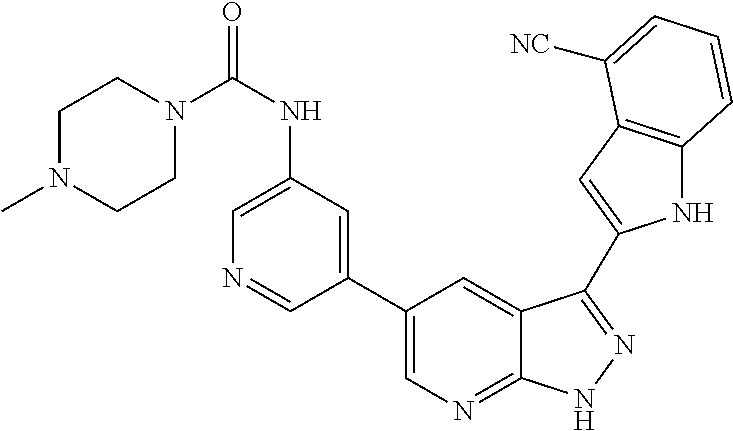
C1(C2=CN=C3C(=C2)C(C2=CC4=C(N2)C=CC=C4[NC])=NN3)=CC(NC(=O)N2CCN(C)CC2)=CN=C1
